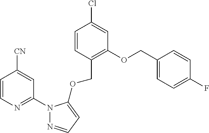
C1=CN=C(N2N=CC=C2OCC2=C(OCC3=CC=C(F)C=C3)C=C(Cl)C=C2)C=C1[CN]
